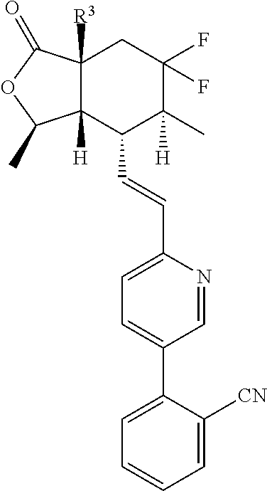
C12([R3])C([H])(C(C=CC3=CC=C(C4=CC=CC=C4[CN])C=N3)C(C)([H])C(F)(F)C1)C(C)OC2=O
